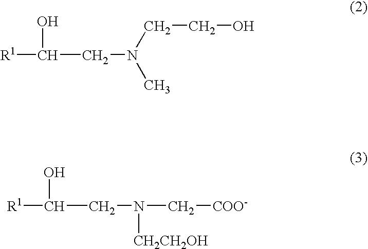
[R1]C(CN(C)CCO)O.[R1]C(CN(C[COO-])[CH2CH2OH])O
